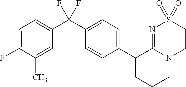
C1(C2CCCN3C2=NS(=O)(=O)CC3)=CC=C(C(C2=CC=C(F)C(C)=C2)(F)F)C=C1
